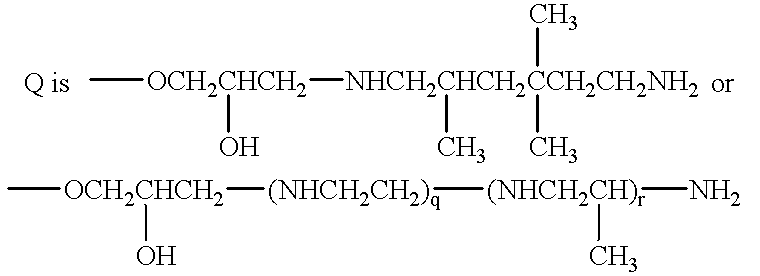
C[OCH2CHCH2]([NHCH2CHCH2CCH2CH2NH2](C)(C)C)O.C[OCH2CHCH2]([(NHCH2CH2)q][(NHCH2CH)r](N)C)O
